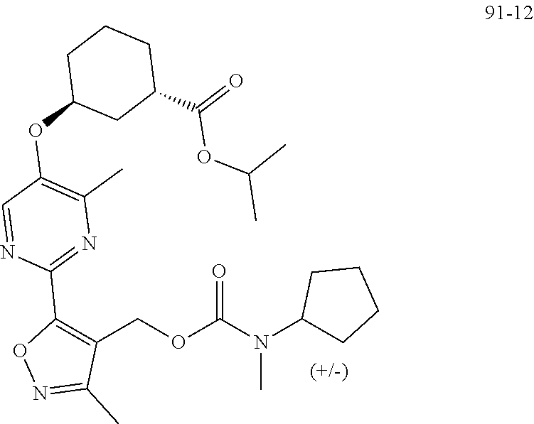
C1(COC(N(C2CCCC2)C)=O)=C(C2=NC(C)=C(OC3CCCC(C(=O)OC(C)C)C3)C=N2)ON=C1C
